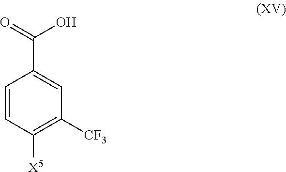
C1=CC([X5])=C([CF3])C=C1C(=O)O
